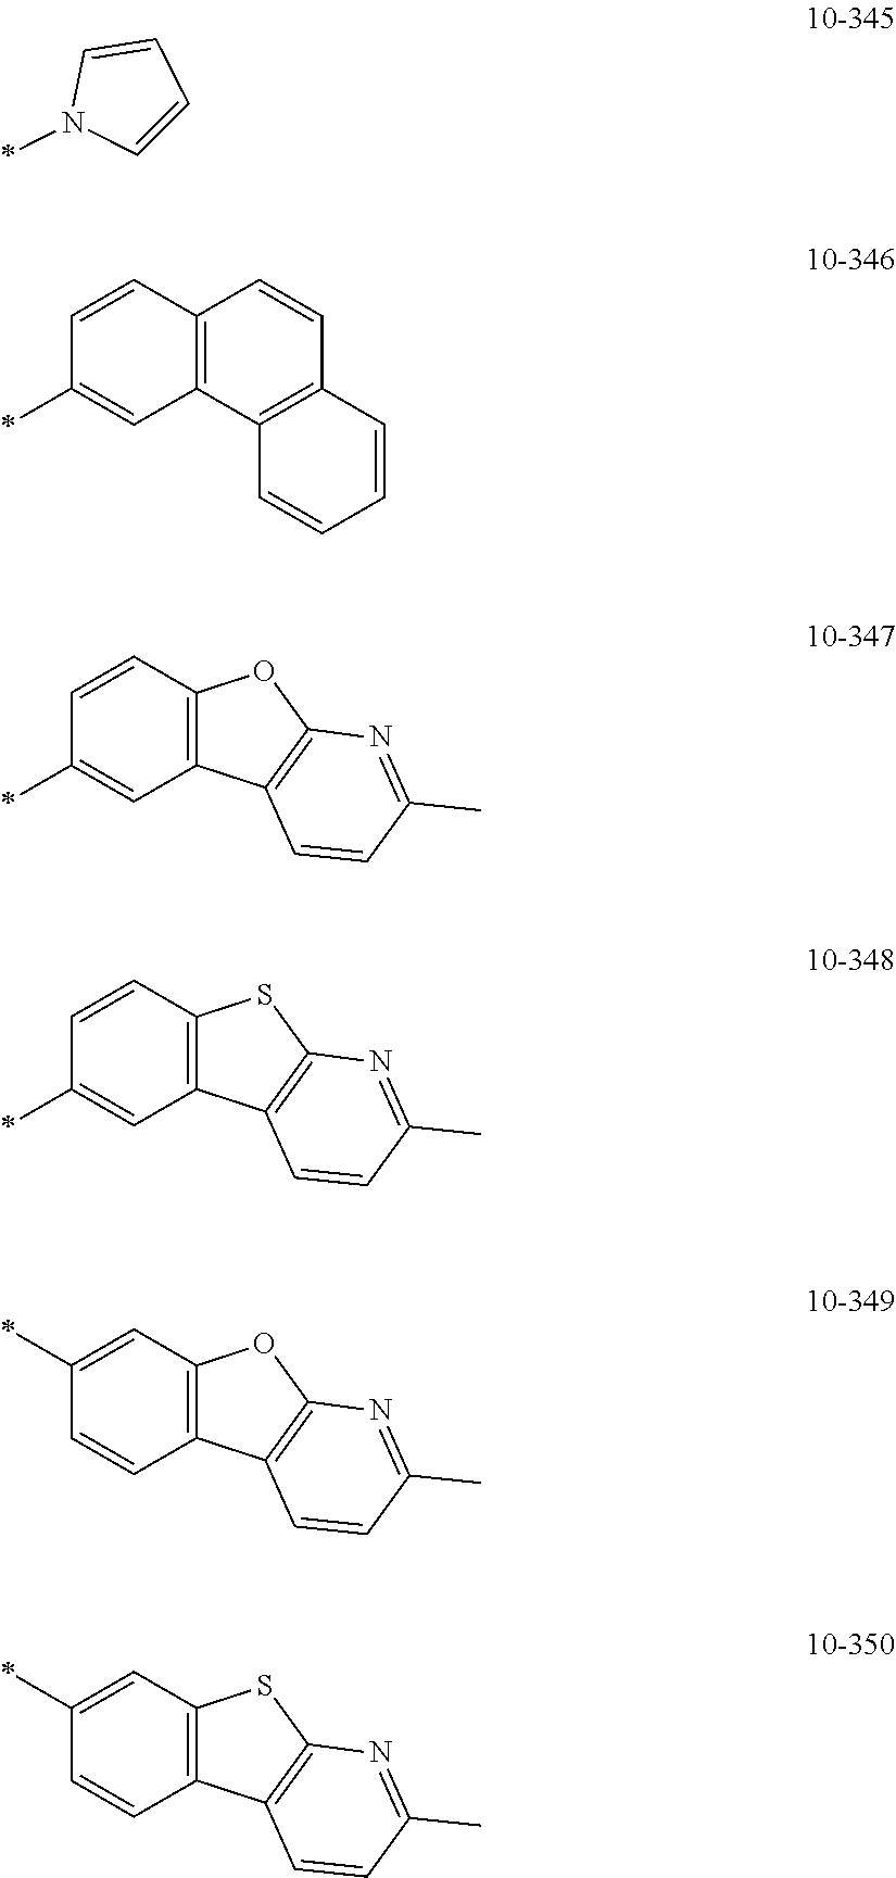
C1=CC=CN1*.C1(*)=CC2=C(C=C1)C=CC1=C2C=CC=C1.C1(*)=CC2=C(C=C1)OC1=C2C=CC(C)=N1.C1(*)=CC2=C(C=C1)SC1=C2C=CC(C)=N1.C1=CC2=C(C=C1*)OC1=C2C=CC(C)=N1.C1=CC2=C(C=C1*)SC1=C2C=CC(C)=N1
